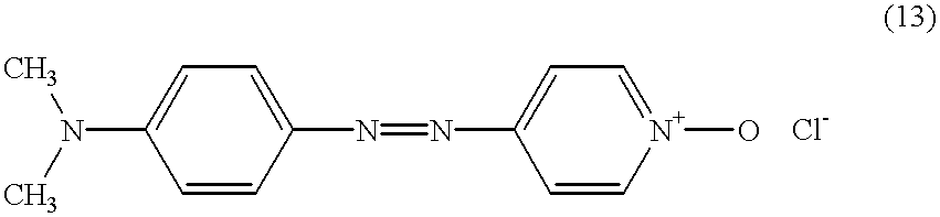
N(C1=CC=C(N=NC2=CC=[N+](O)C=C2)C=C1)(C)C
